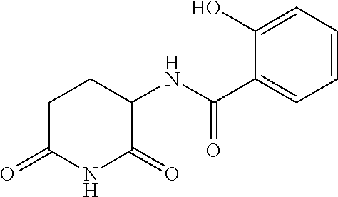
C1C(=O)NC(=O)C(NC(C2=CC=CC=C2O)=O)C1
